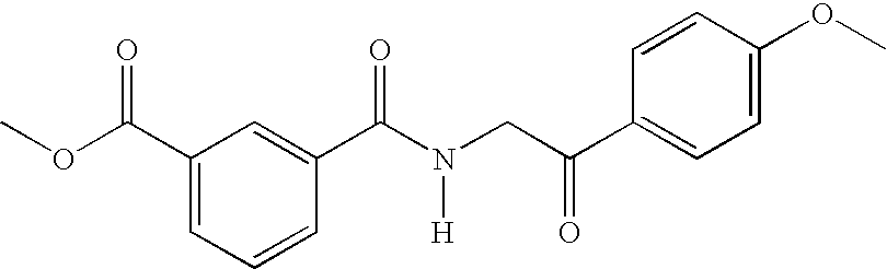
C1(C(=O)OC)=CC=CC(C(N(CC(C2=CC=C(OC)C=C2)=O)[H])=O)=C1
